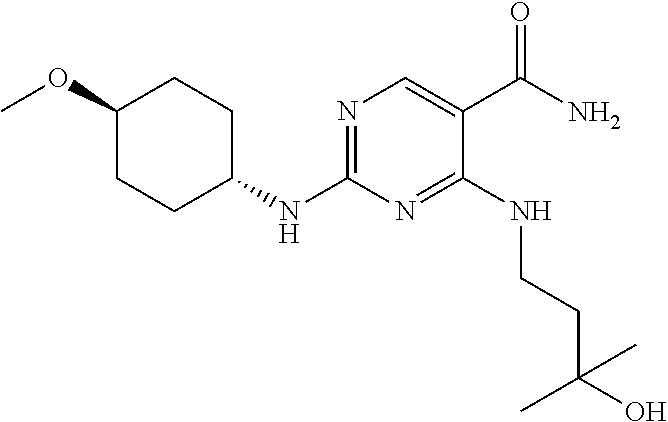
C1(OC)CCC(NC2=NC=C(C(N)=O)C(NCCC(O)(C)C)=N2)CC1
